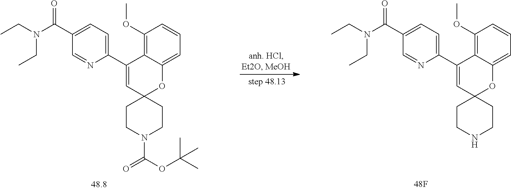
C1(C2=CC=C(C(N(CC)CC)=O)C=N2)=CC2(OC3=CC=CC(OC)=C13)CCN(C(OC(C)(C)C)=O)CC2.C1(C2=CC=C(C(N(CC)CC)=O)C=N2)=CC2(OC3=CC=CC(OC)=C13)CCNCC2.[48F]
